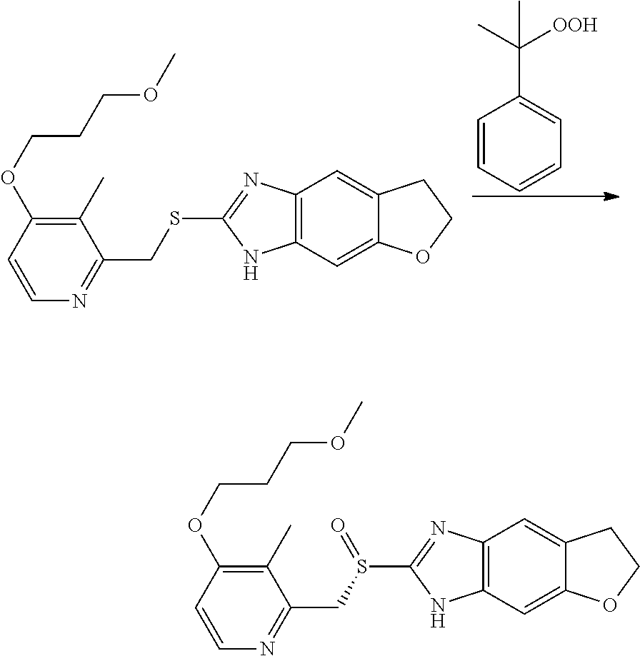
C1=CC=CC=C1C(C)([OOH])C.C1(C)=C(OCCCOC)C=CN=C1CSC1=NC2=C(N1)C=C1C(=C2)CCO1.C1(C)=C(OCCCOC)C=CN=C1CS(C1=NC2=C(N1)C=C1C(=C2)CCO1)=O
